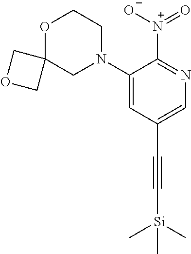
C1(N2CCOC3(C2)COC3)=CC(C#C[Si](C)(C)C)=CN=C1[N+](=O)[O-]
